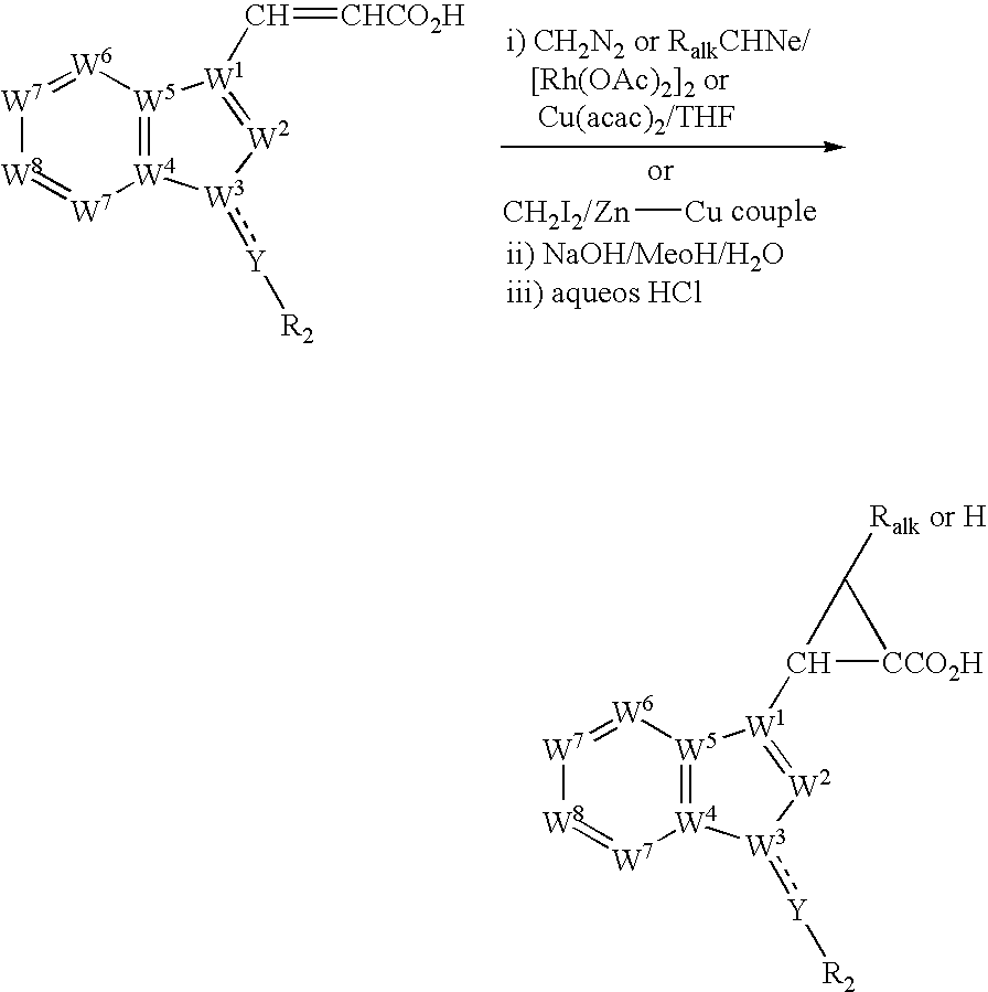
[W8]1=[W7][W4]2=[W5]([W6]=[W7]1)[W1](C1[CCO2H]C1[Ralk])=[W2][W3]2:[Y][R2].[Zn][Cu].[couple].[W8]1=[W7][W4]2=[W5]([W6]=[W7]1)[W1](C=[CHCO2H])=[W2][W3]2:[Y][R2]
